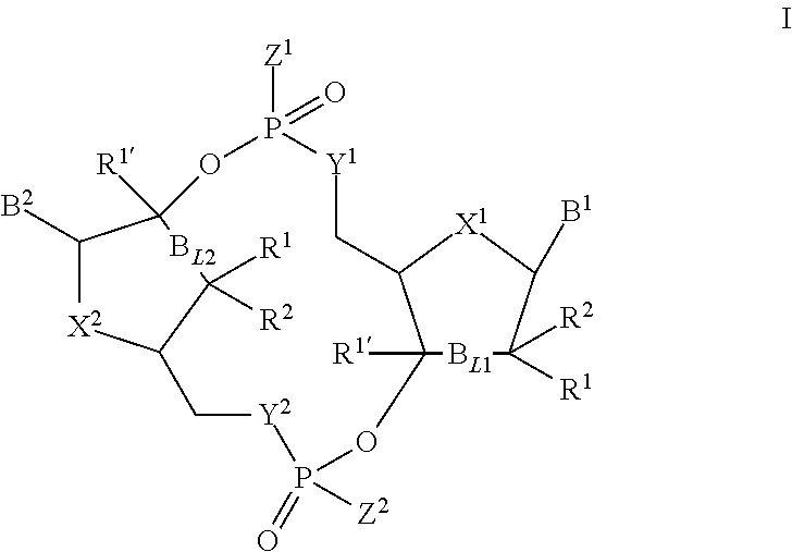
[B2]C1[X2]C2C[Y2]P(=O)([Z2])OC3([R1])C(C[Y1]P([Z1])(=O)OC1([R1])[BL2]C2([R1])[R2])[X1]C([B1])C([R2])([R1])[BL1]3
